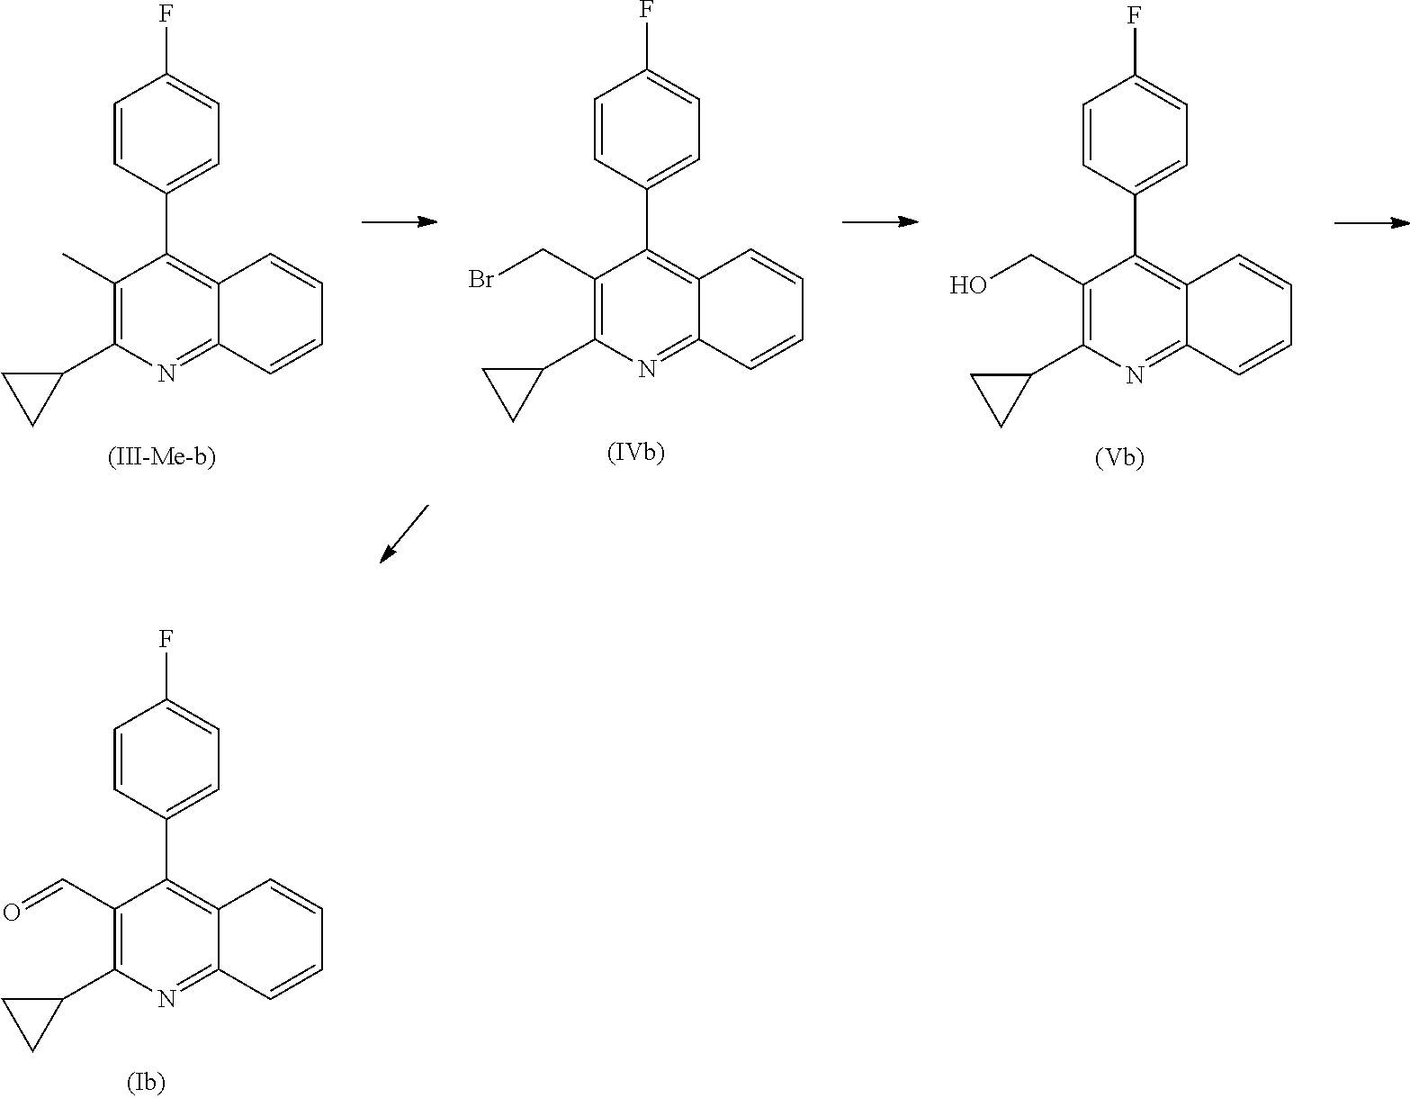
C1(C)=C(C2CC2)N=C2C(=C1C1=CC=C(F)C=C1)C=CC=C2.C1(CBr)=C(C2CC2)N=C2C(=C1C1=CC=C(F)C=C1)C=CC=C2.C1(CO)=C(C2CC2)N=C2C(=C1C1=CC=C(F)C=C1)C=CC=C2.C1(C=O)=C(C2CC2)N=C2C(=C1C1=CC=C(F)C=C1)C=CC=C2
